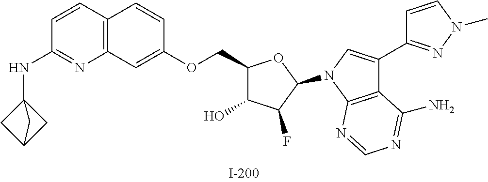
C1(COC2=CC3=C(C=C2)C=CC(NC24CC(C2)C4)=N3)C(O)C(F)C(N2C=C(C3=NN(C)C=C3)C3=C2N=CN=C3N)O1
